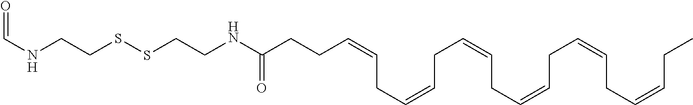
O=C(NCCSSCCNC=O)CCC=CCC=CCC=CCC=CCC=CCC=CCC
